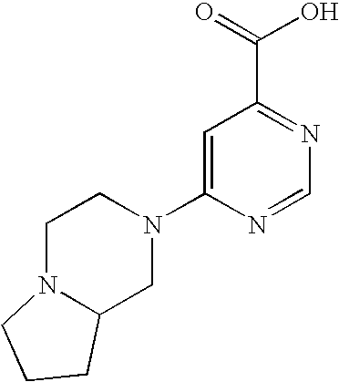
C1=C(N2CCN3C(C2)CCC3)N=CN=C1C(=O)O
